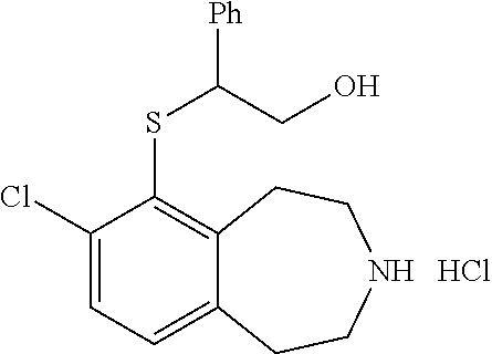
Cl.S(C1=C2C(=CC=C1Cl)CCNCC2)C([Ph])CO
